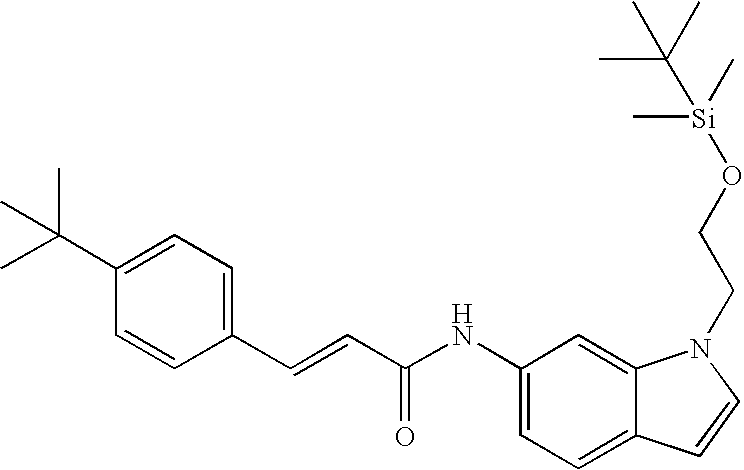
N(C1=CC=C2C(=C1)N(CCO[Si](C)(C)C(C)(C)C)C=C2)C(C=CC1=CC=C(C(C)(C)C)C=C1)=O
